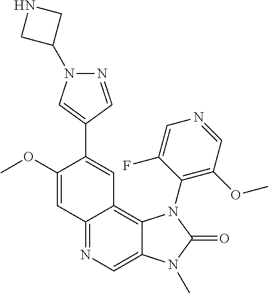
C1(OC)=CC2=NC=C3C(=C2C=C1C1=CN(C2CNC2)N=C1)N(C1=C(OC)C=NC=C1F)C(=O)N3C
